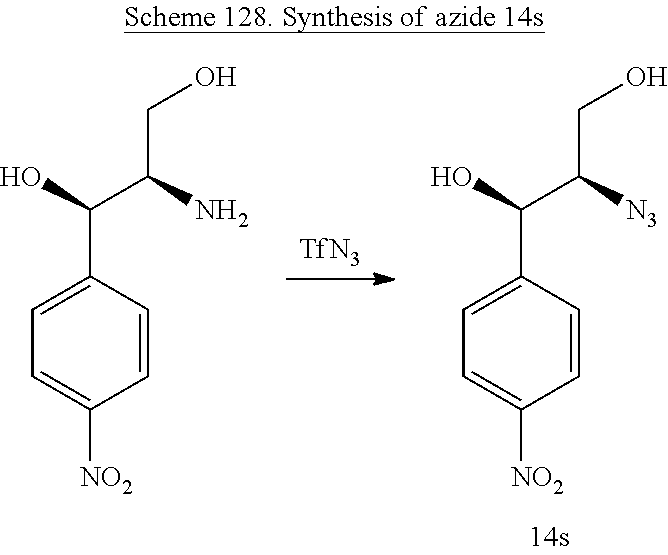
[TfN3].C1=C([NO2])C=CC(C(O)C(N)CO)=C1.C1=C([NO2])C=CC(C(O)C([N3])CO)=C1
